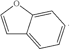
C1=COC2=CC=CC=C12
